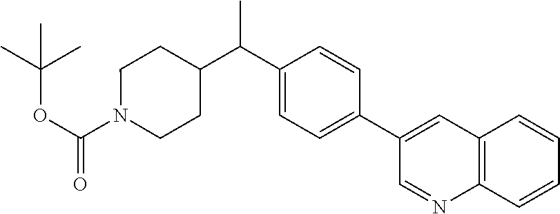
C(OC(N1CCC(C(C2=CC=C(C3=CC4=C(N=C3)C=CC=C4)C=C2)C)CC1)=O)(C)(C)C
